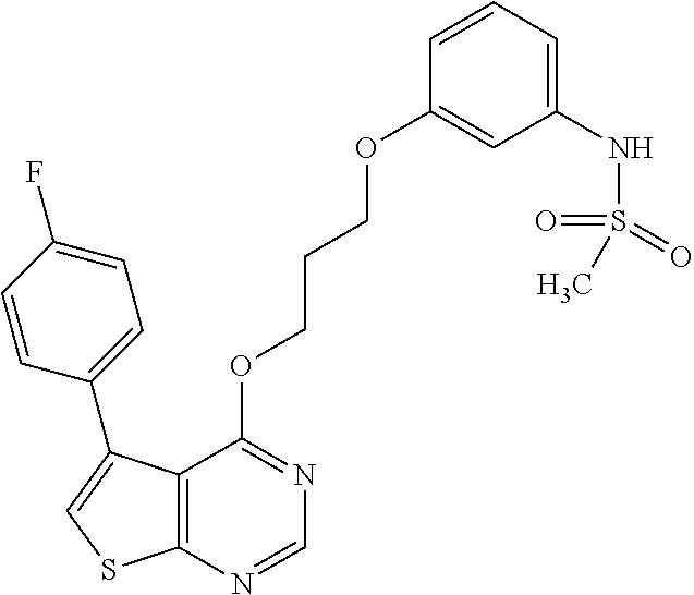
C12=C(N=CN=C1OCCCOC1=CC(NS(=O)(=O)C)=CC=C1)SC=C2C1=CC=C(F)C=C1
